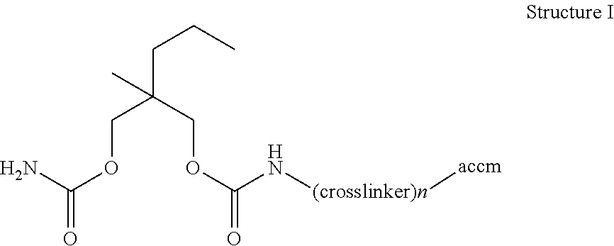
C(C(COC(=O)N)(COC(=O)N[(crosslinker)n][accm])C)CC
